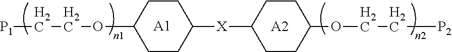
C1CC([X]C2CCC(OCC[P2])CC2)CCC1OCC[P1].[A1].[A2]
